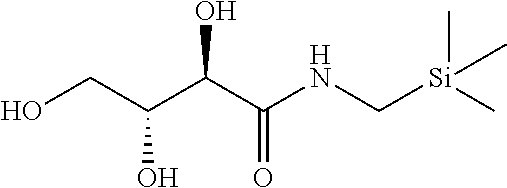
OCC(C(C(=O)NC[Si](C)(C)C)O)O
